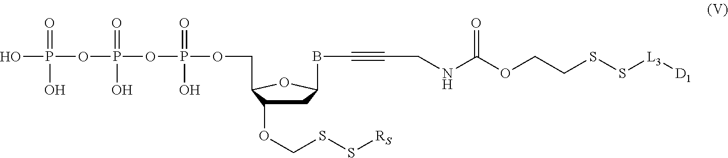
OP(OP(OP(OCC1C(OCSS[RS])CC(BC#CCNC(OCCSS[L3][D1])=O)O1)(O)=O)(O)=O)(O)=O
